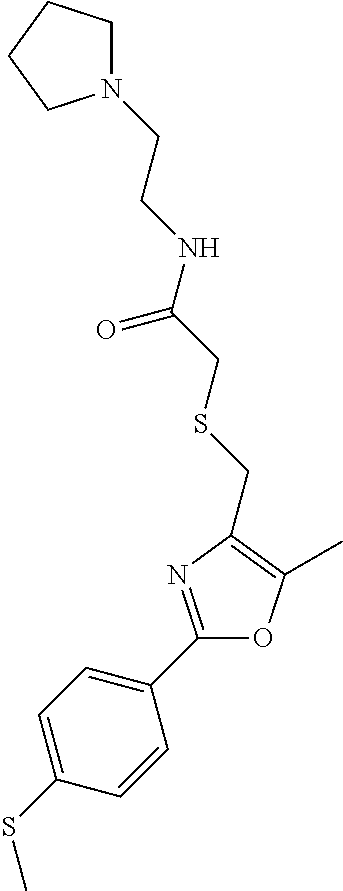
C1=C(SC)C=CC(C2=NC(CSCC(NCCN3CCCC3)=O)=C(C)O2)=C1
